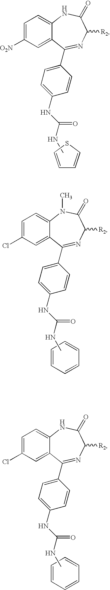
C1=CSC=C1.C1=C([O2N])C=C2C(=C1)NC(=O)C([R2])N=C2C1=CC=C(NC(=O)NC)C=C1.C1=CC=CC=C1.C1=C(Cl)C=C2C(=C1)N(C)C(=O)C([R2])N=C2C1=CC=C(NC(=O)NC)C=C1.C1=CC=CC=C1.C1=C(Cl)C=C2C(=C1)NC(=O)C([R2])N=C2C1=CC=C(NC(=O)NC)C=C1
